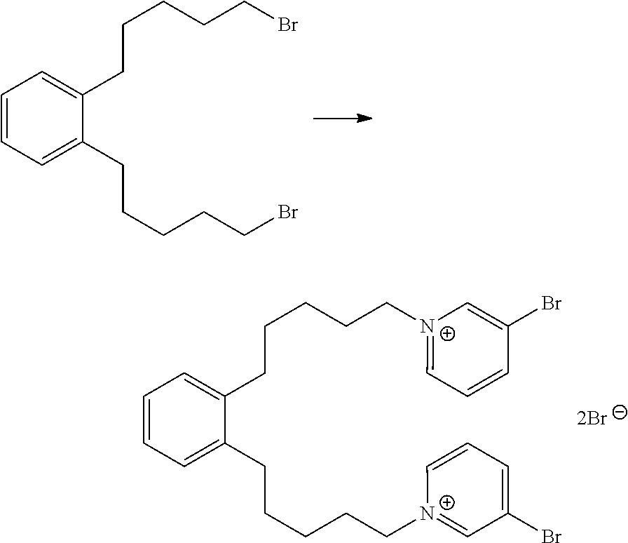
C1=CC=C(CCCCCBr)C(CCCCCBr)=C1.C1=CC=C(CCCCC[N+]2=CC(Br)=CC=C2)C(CCCCC[N+]2=CC=CC(Br)=C2)=C1
